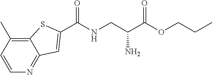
C1=CC(C)=C2C(=N1)C=C(C(NCC(C(OCCC)=O)N)=O)S2
